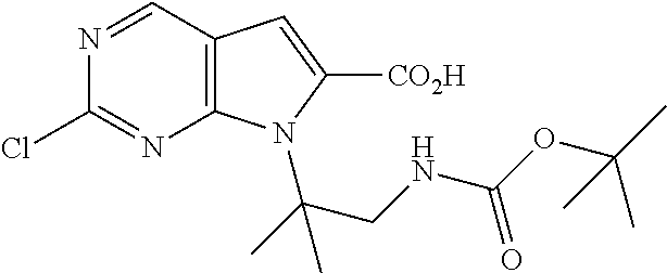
C1=NC(Cl)=NC2=C1C=C([CO2H])N2C(CNC(OC(C)(C)C)=O)(C)C
